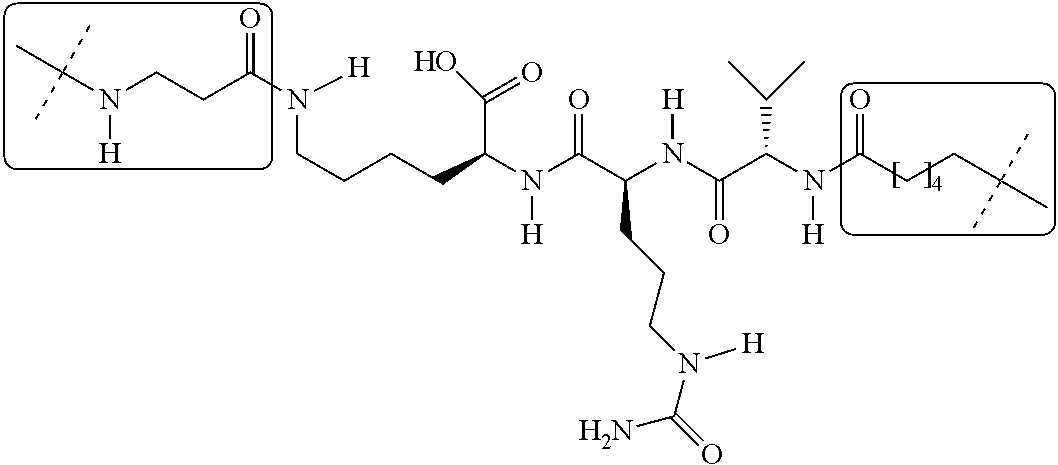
C(C(N(C(C(N(C(=O)C(N(C(CCC(C)(C)C)=O)[H])C(C)C)[H])CCCN(C(=O)N)[H])=O)[H])C(O)=O)CCCN(C(=O)CCN(C(C)(C)C)[H])[H]
